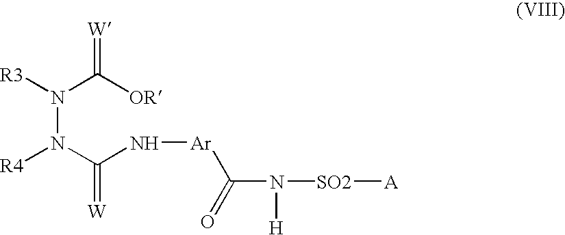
N(N(C(N[Ar]C(=O)N([H])[SO2][A])=[W])[R4])(C([OR])=[W])[R3]
